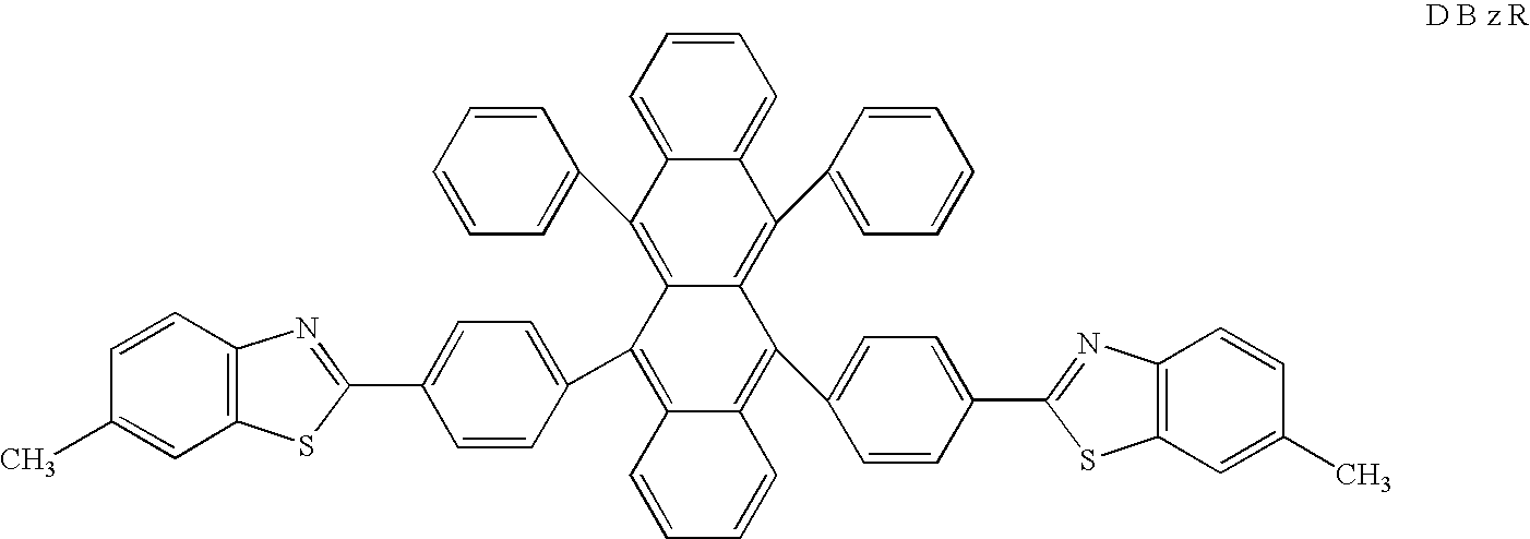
C1=CC(C)=CC2=C1N=C(C1=CC=C(C3=C4C(=C(C5=CC=C(C6=NC7=C(C=C(C)C=C7)S6)C=C5)C5=C(C6=CC=CC=C6)C6=CC=CC=C6C(C6=CC=CC=C6)=C35)C=CC=C4)C=C1)S2
